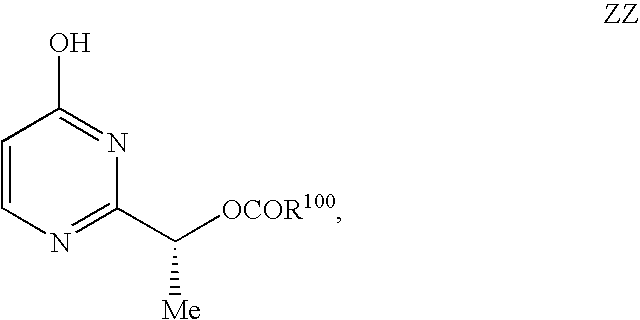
C1=CN=C(C([OCOR100])[Me])N=C1O
